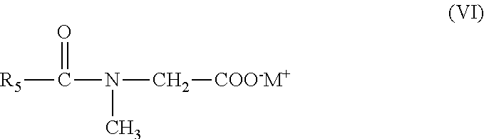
[R5]C(N(C[COO-M+])C)=O
